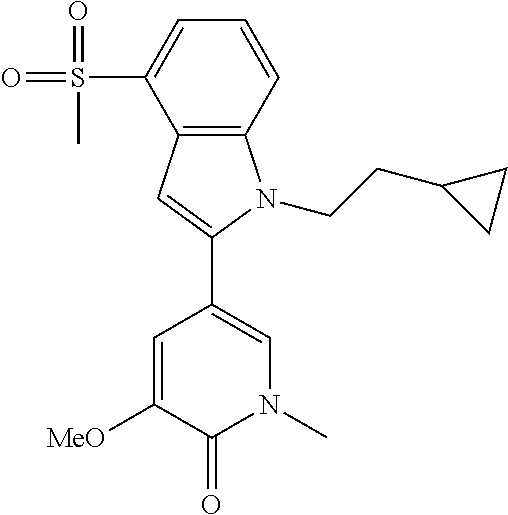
[MeO]C1=CC(C2=CC3=C(N2CCC2CC2)C=CC=C3S(=O)(=O)C)=CN(C)C1=O
